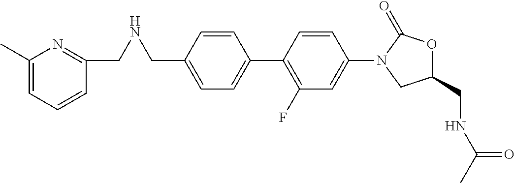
C1=C(CNCC2=NC(C)=CC=C2)C=CC(C2=C(F)C=C(N3CC(CNC(C)=O)OC3=O)C=C2)=C1
